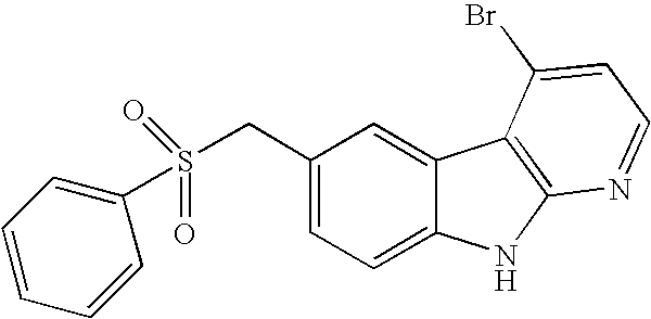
C1(CS(=O)(=O)C2=CC=CC=C2)=CC=C2C(=C1)C1=C(N2)N=CC=C1Br
